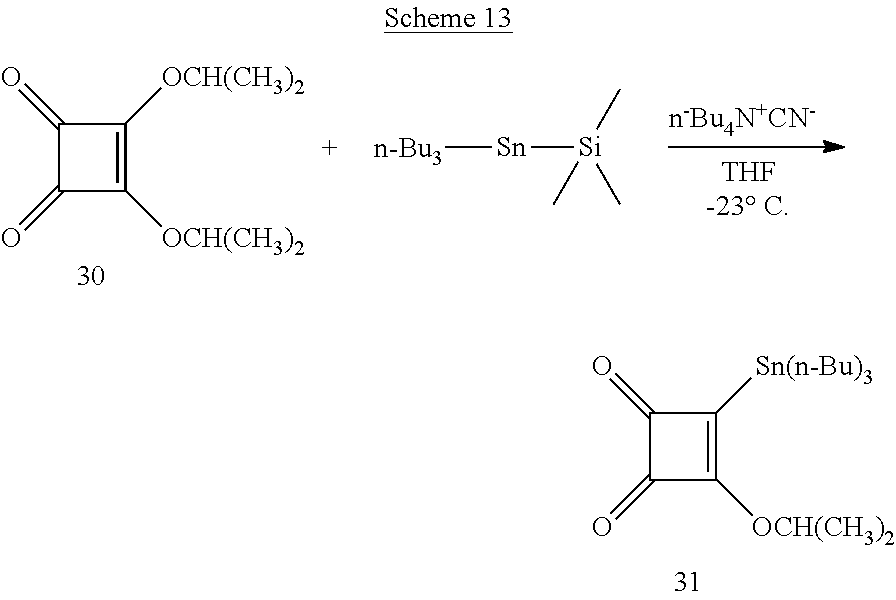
C1(=O)C(=O)C([OCH(CH3)2])=C1[OCH(CH3)2].[n-Bu3][Sn][Si](C)(C)C.C1(=O)C(=O)C([OCH(CH3)2])=C1[Sn(n-Bu)3]
